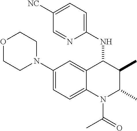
C1(N2CCOCC2)=CC=C2C(=C1)C(NC1=CC=C([NC])C=N1)C(C)C(C)N2C(=O)C
